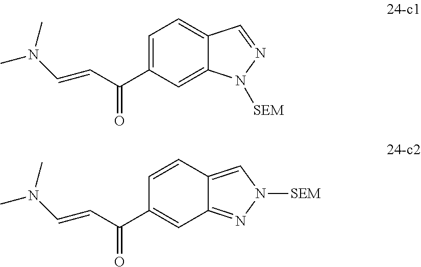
N(C)(C=CC(C1=CC=C2C(=C1)N([SEM])N=C2)=O)C.N(C)(C=CC(C1=CC2=NN([SEM])C=C2C=C1)=O)C
